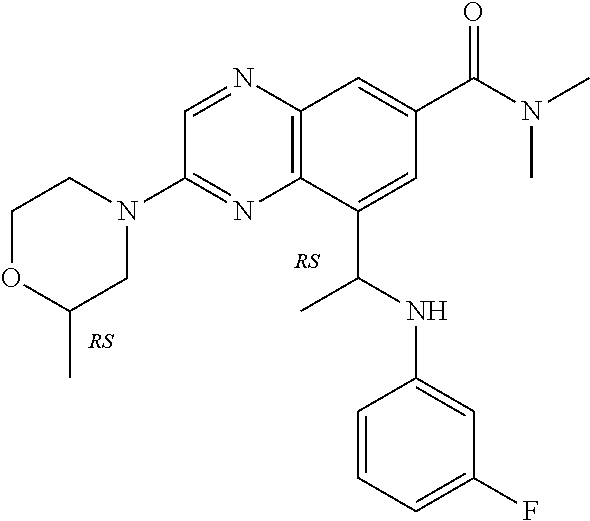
C12=C(N=CC(N3CCOC(C)C3)=N1)C=C(C(N(C)C)=O)C=C2C(NC1=CC(F)=CC=C1)C
